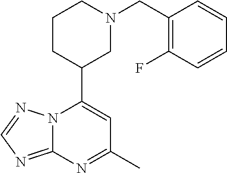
N12C(=NC=N1)N=C(C)C=C2C1CN(CC2=C(F)C=CC=C2)CCC1
